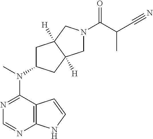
N1=C(N(C2CC3([H])C([H])(C2)CN(C(C(C#N)C)=O)C3)C)C2=C(N=C1)NC=C2
